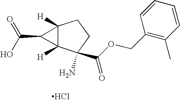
Cl.C12([H])C([H])(C(N)(C(OCC3=C(C)C=CC=C3)=O)CC1)C2C(O)=O
